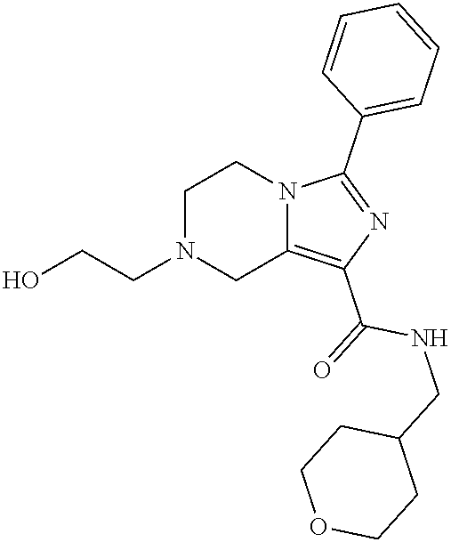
C1N(CCO)CC2=C(C(=O)NCC3CCOCC3)N=C(C3=CC=CC=C3)N2C1
